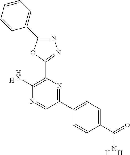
[H].C1(N)=C(C2=NN=C(C3=CC=CC=C3)O2)N=C(C2=CC=C(C(N)=O)C=C2)C=N1.[H].[H]
